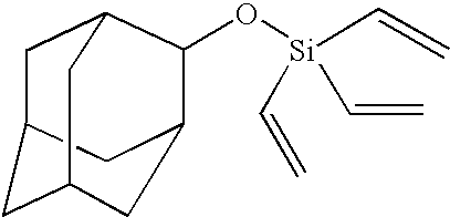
C1C2CC3CC(C(O[Si](C=C)(C=C)C=C)C1C3)C2
